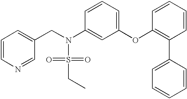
C1=CN=CC(CN(S(=O)(=O)CC)C2=CC(OC3=C(C4=CC=CC=C4)C=CC=C3)=CC=C2)=C1
